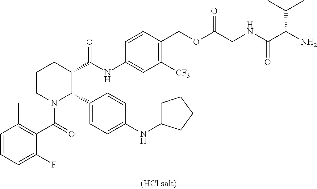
C1=CC=C(F)C(C(=O)N2C(C3=CC=C(NC4CCCC4)C=C3)C(C(NC3=CC([CF3])=C(COC(CNC(C(N)C(C)C)=O)=O)C=C3)=O)CCC2)=C1C
